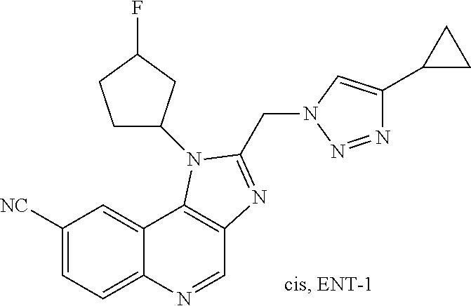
C1([NC])=CC=C2C(=C1)C1=C(C=N2)N=C(CN2C=C(C3CC3)N=N2)N1C1CCC(F)C1
